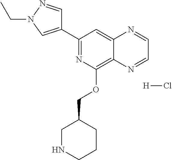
C1(C2=CN(CC)N=C2)=NC(OCC2CNCCC2)=C2C(=C1)N=CC=N2.[H]Cl
